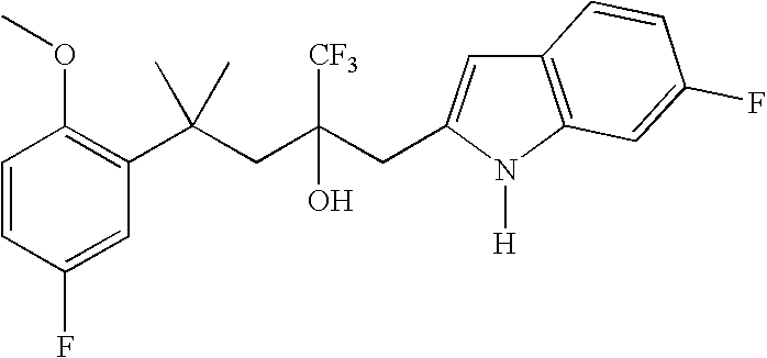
C1=CC(F)=CC(C(CC(CC2=CC3=C(N2[H])C=C(F)C=C3)([CF3])O)(C)C)=C1OC
